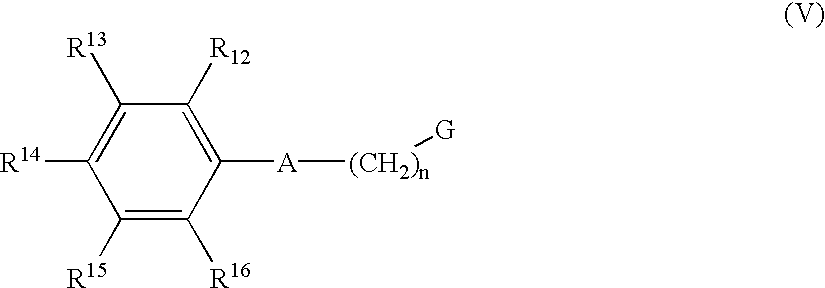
C1([R13])=C([R14])C([R15])=C([R16])C([A][(CH2)n][G])=C1[R12]
